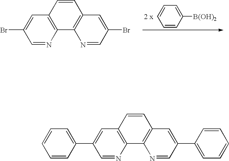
C1=NC2=C(C=C1Br)C=CC1=C2N=CC(Br)=C1.C1=CC([B(OH)2])=CC=C1.C1=NC2=C(C=C1C1=CC=CC=C1)C=CC1=C2N=CC(C2=CC=CC=C2)=C1
